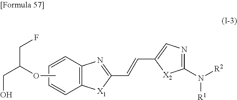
COC(CO)CF.C1=CC2=C(C=C1)[X1]C(C=CC1=CN=C(N([R2])[R1])[X2]1)=N2
